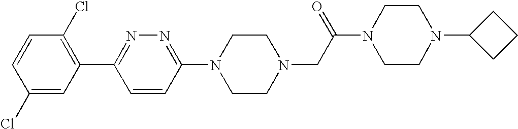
C1(Cl)=CC(C2=NN=C(N3CCN(CC(N4CCN(C5CCC5)CC4)=O)CC3)C=C2)=C(Cl)C=C1
